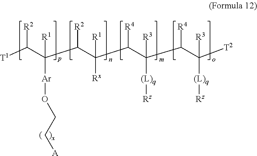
[T1]C(C(C(C(C(C(C(C([T2])([R3])[(L)q][Rz])[R4])([R3])[(L)q][Rz])[R4])([R1])[Rx])[R2])([R1])[Ar]OCC[A])[R2]
